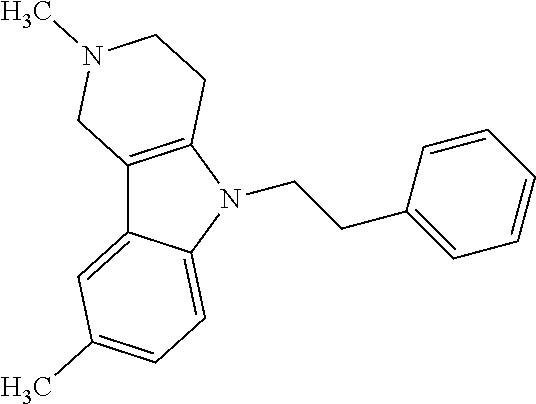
C12=C(N(CCC3=CC=CC=C3)C3=CC=C(C)C=C13)CCN(C)C2
